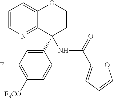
C1=CN=C2C(=C1)OCCC2(C1=CC(F)=C([F3CO])C=C1)NC(C1=CC=CO1)=O
